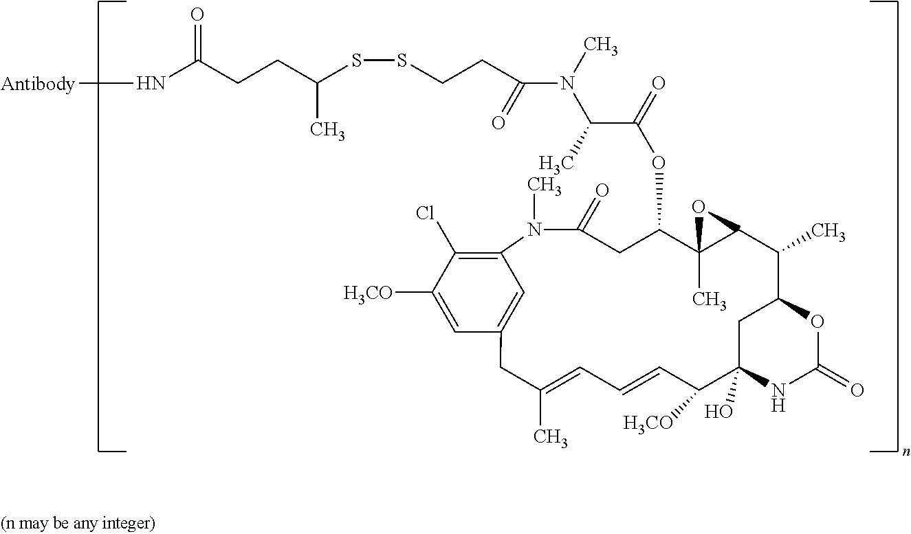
C12=C(Cl)C([H3CO])=CC(=C1)CC(C)=CC=CC([H3CO])C1(O)CC(C(C)C3C(C)(C(OC(=O)C(C)N(C)C(=O)CCSSC(CCC(N[Antibody])=O)C)CC(=O)N2C)O3)OC(=O)N1
